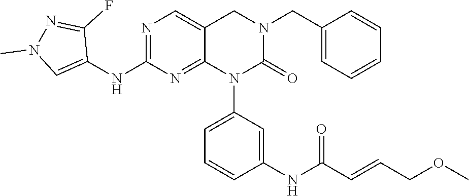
C1=CC(CN2CC3=CN=C(NC4=CN(C)N=C4F)N=C3N(C3=CC=CC(NC(C=CCOC)=O)=C3)C2=O)=CC=C1
